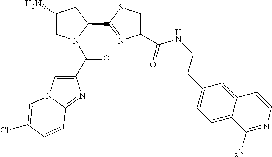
C1(N)CN(C(C2=CN3C(=N2)C=CC(Cl)=C3)=O)C(C2=NC(C(NCCC3=CC=C4C(=C3)C=CN=C4N)=O)=CS2)C1
